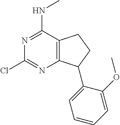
C12=C(C(NC)=NC(Cl)=N1)CCC2C1=CC=CC=C1OC
